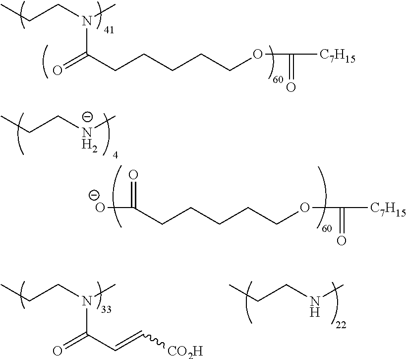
O=C(CCCCCOC(=O)[C7H15])N(CCC)C.C(CCCCOC(=O)[C7H15])C([O-])=O.CCC[N-]C.O=C(C=C[CO2H])N(CCC)C.CCCNC
